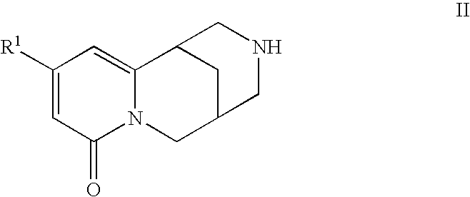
C1([R1])=CC(=O)N2C(=C1)C1CC(C2)CNC1
